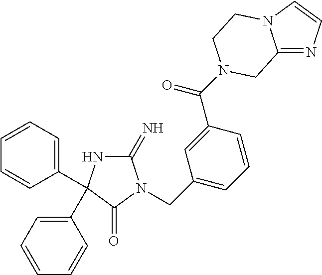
C1(=N)NC(C2=CC=CC=C2)(C2=CC=CC=C2)C(=O)N1CC1=CC=CC(C(=O)N2CCN3C(=NC=C3)C2)=C1
